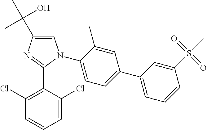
C1=C(C(O)(C)C)N=C(C2=C(Cl)C=CC=C2Cl)N1C1=CC=C(C2=CC=CC(S(C)(=O)=O)=C2)C=C1C
